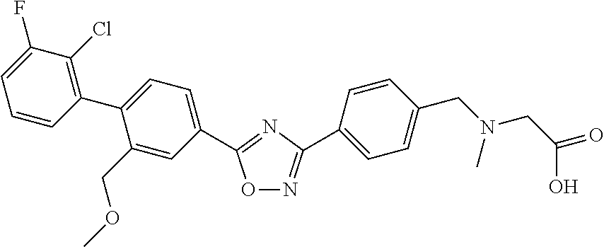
C1(F)=CC=CC(C2=CC=C(C3=NC(C4=CC=C(CN(CC(O)=O)C)C=C4)=NO3)C=C2COC)=C1Cl
